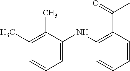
C1=C(NC2=C(C(C)=O)C=CC=C2)C(C)=C(C)C=C1
